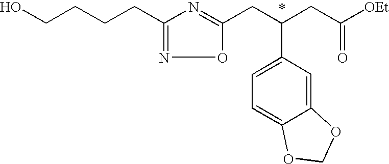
OCCCCC1=NOC(CC(CC([OEt])=O)C2=CC=C3C(=C2)OCO3)=N1
